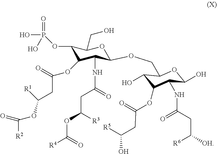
C1(OP(=O)(O)O)C(OC(CC(OC(=O)[R2])[R1])=O)C(NC(CC(OC([R4])=O)[R3])=O)C(OCC2C(O)C(OC(CC(O)[R5])=O)C(NC(CC([OH])[R6])=O)C(O)O2)OC1CO
